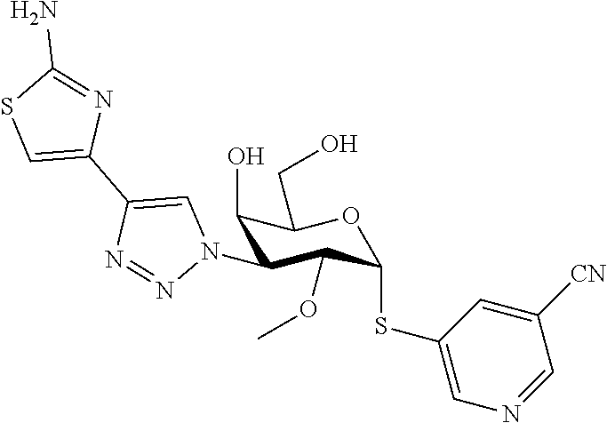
C1(O)C(N2C=C(C3=CSC(N)=N3)N=N2)C(OC)C(SC2=CN=CC([CN])=C2)OC1CO
